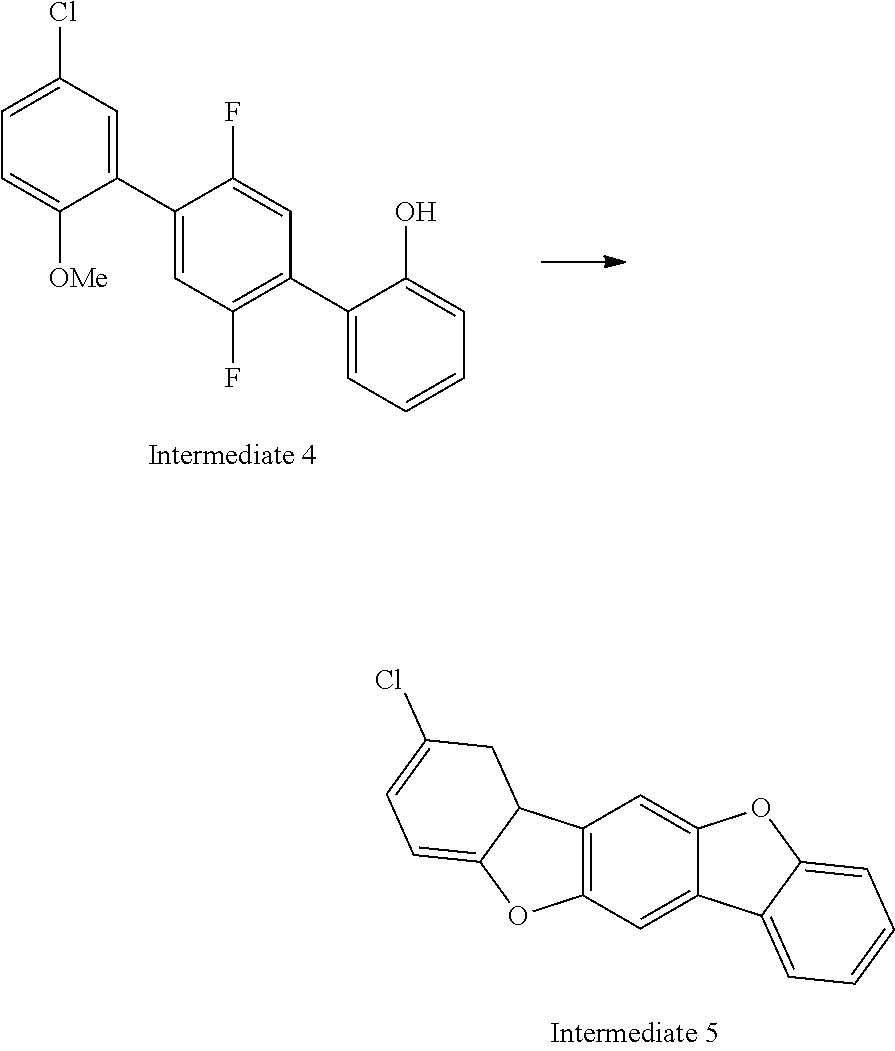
C12=C(C=C3C(=C1)OC1=CC=CC=C31)OC1=CC=C(Cl)CC21.C1(C2=CC(Cl)=CC=C2[OMe])=CC(F)=C(C2=CC=CC=C2O)C=C1F
